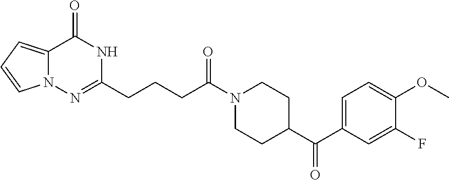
N12C(=CC=C1)C(=O)NC(CCCC(N1CCC(C(=O)C3=CC=C(OC)C(F)=C3)CC1)=O)=N2
